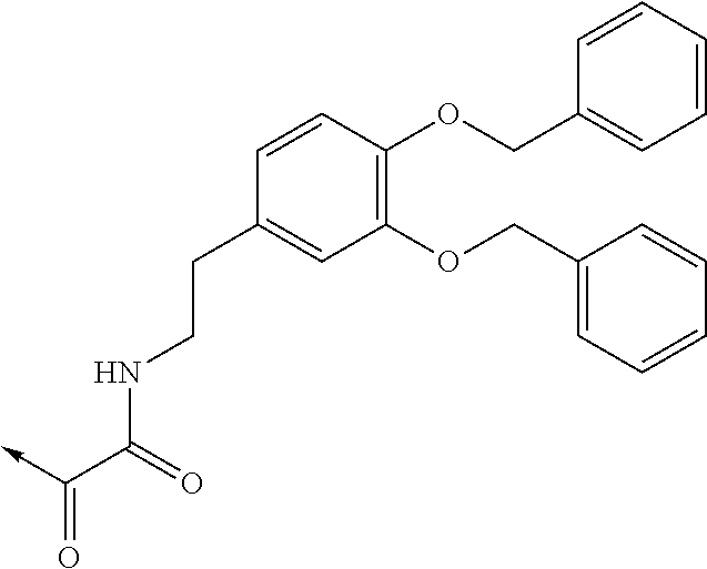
C1(OCC2=CC=CC=C2)=C(OCC2=CC=CC=C2)C=CC(CCNC(C(->C)=O)=O)=C1
